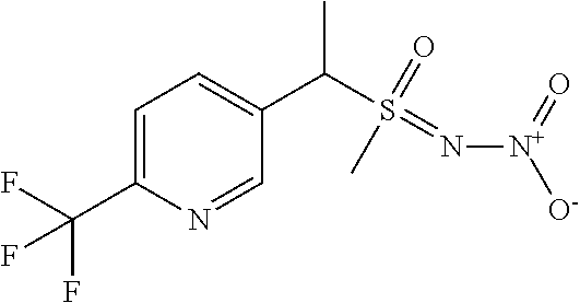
C1=C(C(F)(F)F)N=CC(C(S(=N[N+]([O-])=O)(=O)C)C)=C1
